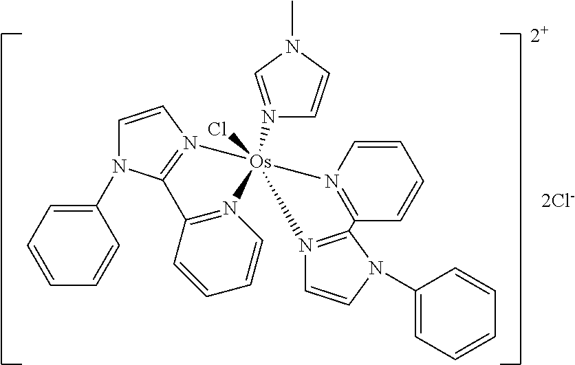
[2+].C1=CN2=C(N1C1=CC=CC=C1)C1=N(C=CC=C1)[Os]21(Cl)(N2=CN(C)C=C2)N2=C(C=CC=C2)C2=N1C=CN2C1=CC=CC=C1.[2Cl-]
